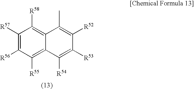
C1([R57])=C([R56])C([R55])=C2C(=C1[R58])C(C)=C([R52])C([R53])=C2[R54]
